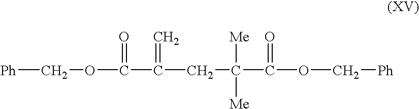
[Ph]COC(=O)C(=C)CC([Me])([Me])C(=O)OC[Ph]
